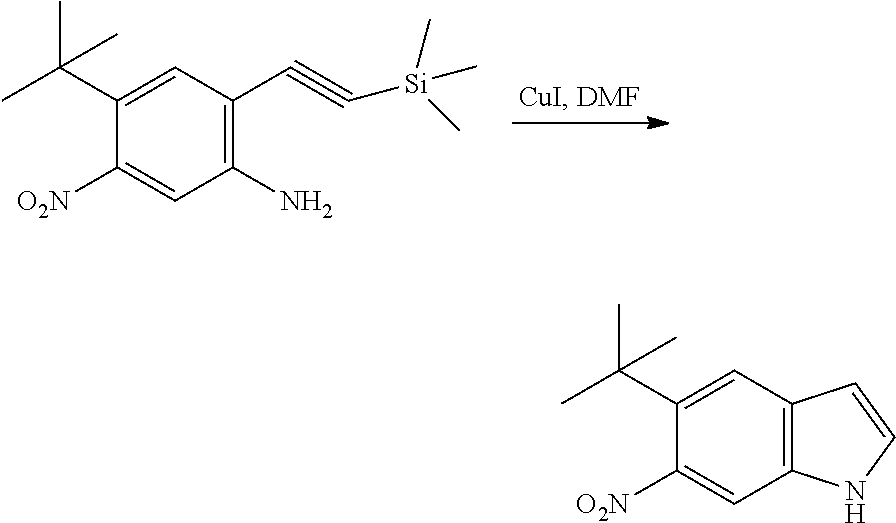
C1(C(C)(C)C)=CC(C#C[Si](C)(C)C)=C(N)C=C1[O2N].C1(C(C)(C)C)=CC2=C(C=C1[O2N])NC=C2
